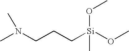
N(CCC[Si](OC)(OC)C)(C)C
